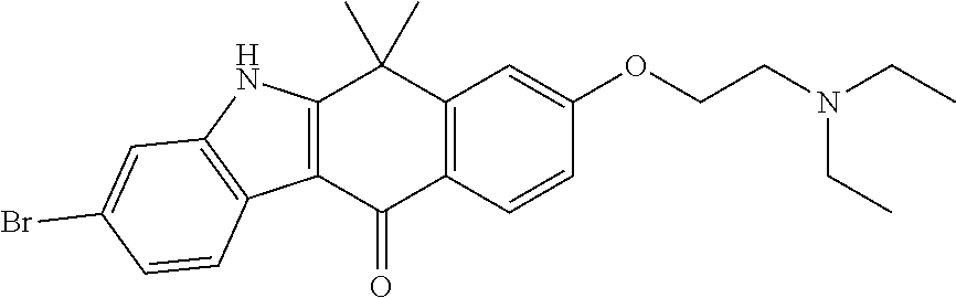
C12=C(C(=O)C3=C(C1(C)C)C=C(OCCN(CC)CC)C=C3)C1=C(N2)C=C(Br)C=C1
